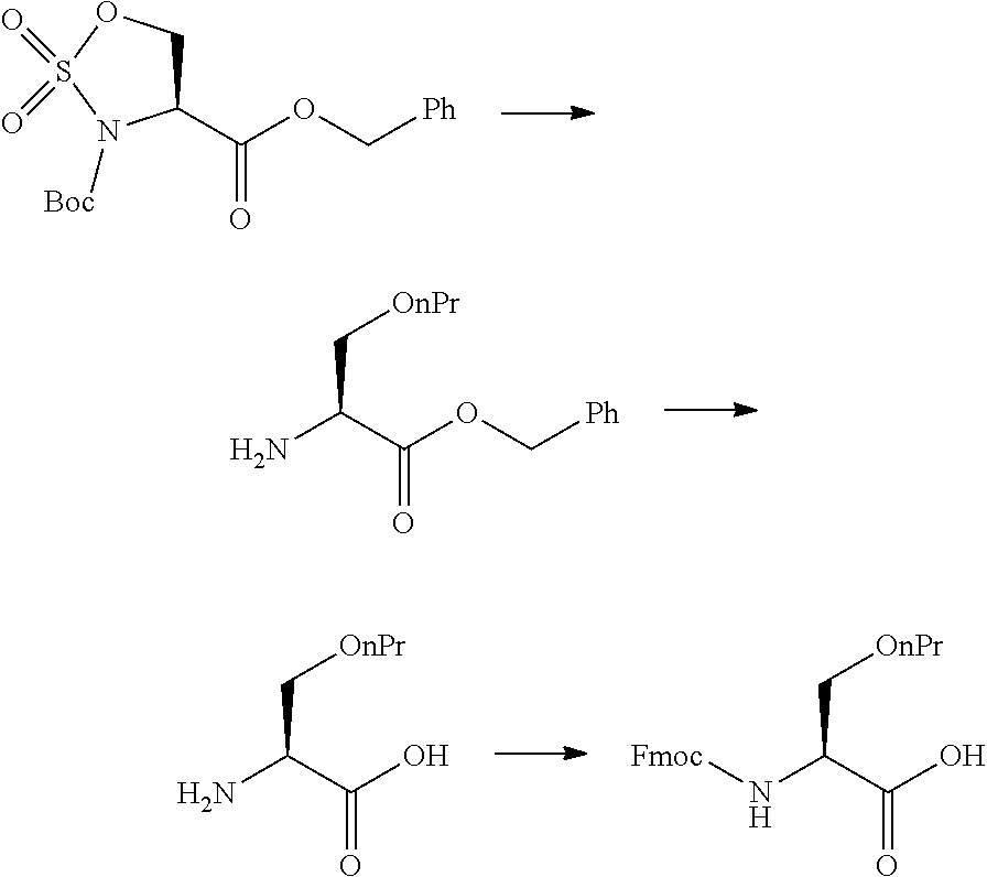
C(C[OnPr])(C(OC[Ph])=O)N.C(C[OnPr])(C(O)=O)N[Fmoc].C(C[OnPr])(C(O)=O)N.C1(C(OC[Ph])=O)COS(=O)(=O)N1[Boc]
